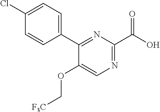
C1(C2=CC=C(Cl)C=C2)=NC(C(O)=O)=NC=C1OC[F3C]
